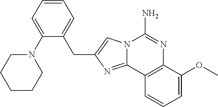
N12C(=NC(CC3=CC=CC=C3N3CCCCC3)=C1)C1=C(N=C2N)C(OC)=CC=C1
